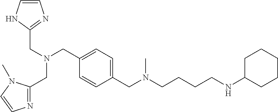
C1(CN(CCCCNC2CCCCC2)C)=CC=C(CN(CC2=NC=CN2C)CC2=NC=CN2)C=C1
